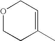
O1CCC(C)=CC1
